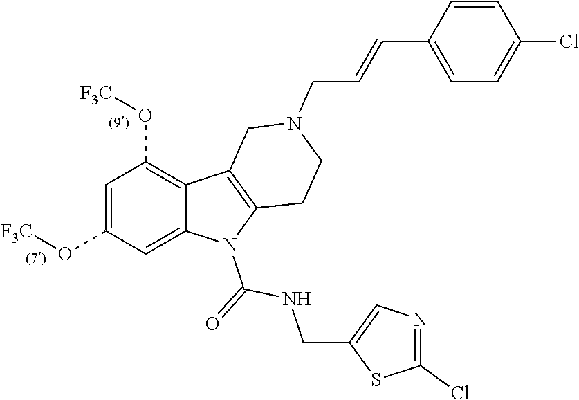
C1=C(O[F3C])C=C2C(=C1O[F3C])C1=C(N2C(=O)NCC2=CN=C(Cl)S2)CCN(CC=CC2=CC=C(Cl)C=C2)C1
